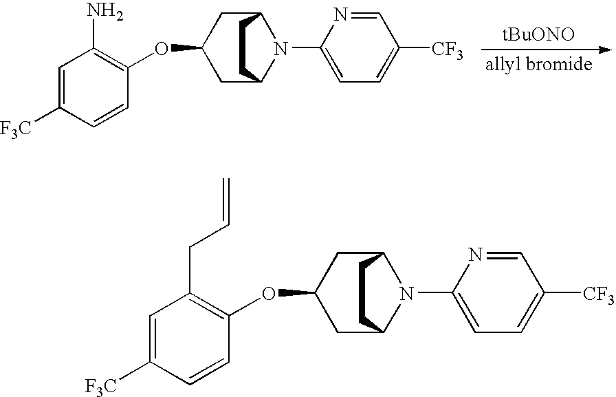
C1=C([F3C])C=CC(OC2CC3N(C4=CC=C([CF3])C=N4)C(C2)CC3)=C1N.[allyl bromide].C1=C([F3C])C=CC(OC2CC3N(C4=CC=C([CF3])C=N4)C(C2)CC3)=C1CC=C
